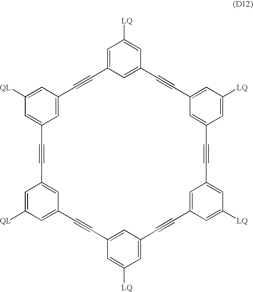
C1=C2C=C(C=C1[LQ])C#CC1=CC([LQ])=CC(=C1)C#CC1=CC([LQ])=CC(=C1)C#CC1=CC([LQ])=CC(=C1)C#CC1=CC([QL])=CC(=C1)C#CC1=CC([QL])=CC(=C1)C#C2
